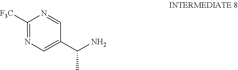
NC(C1=CN=C([F3C])N=C1)C
